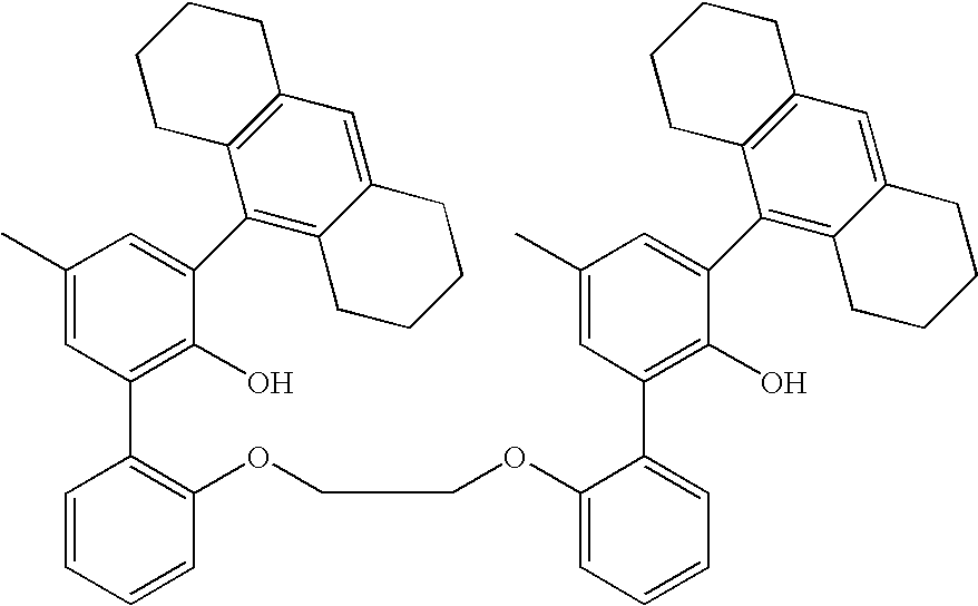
C1(C)=CC(C2=C(OCCOC3=CC=CC=C3C3=C(O)C(C4=C5C(=CC6=C4CCCC6)CCCC5)=CC(C)=C3)C=CC=C2)=C(O)C(C2=C3C(=CC4=C2CCCC4)CCCC3)=C1
